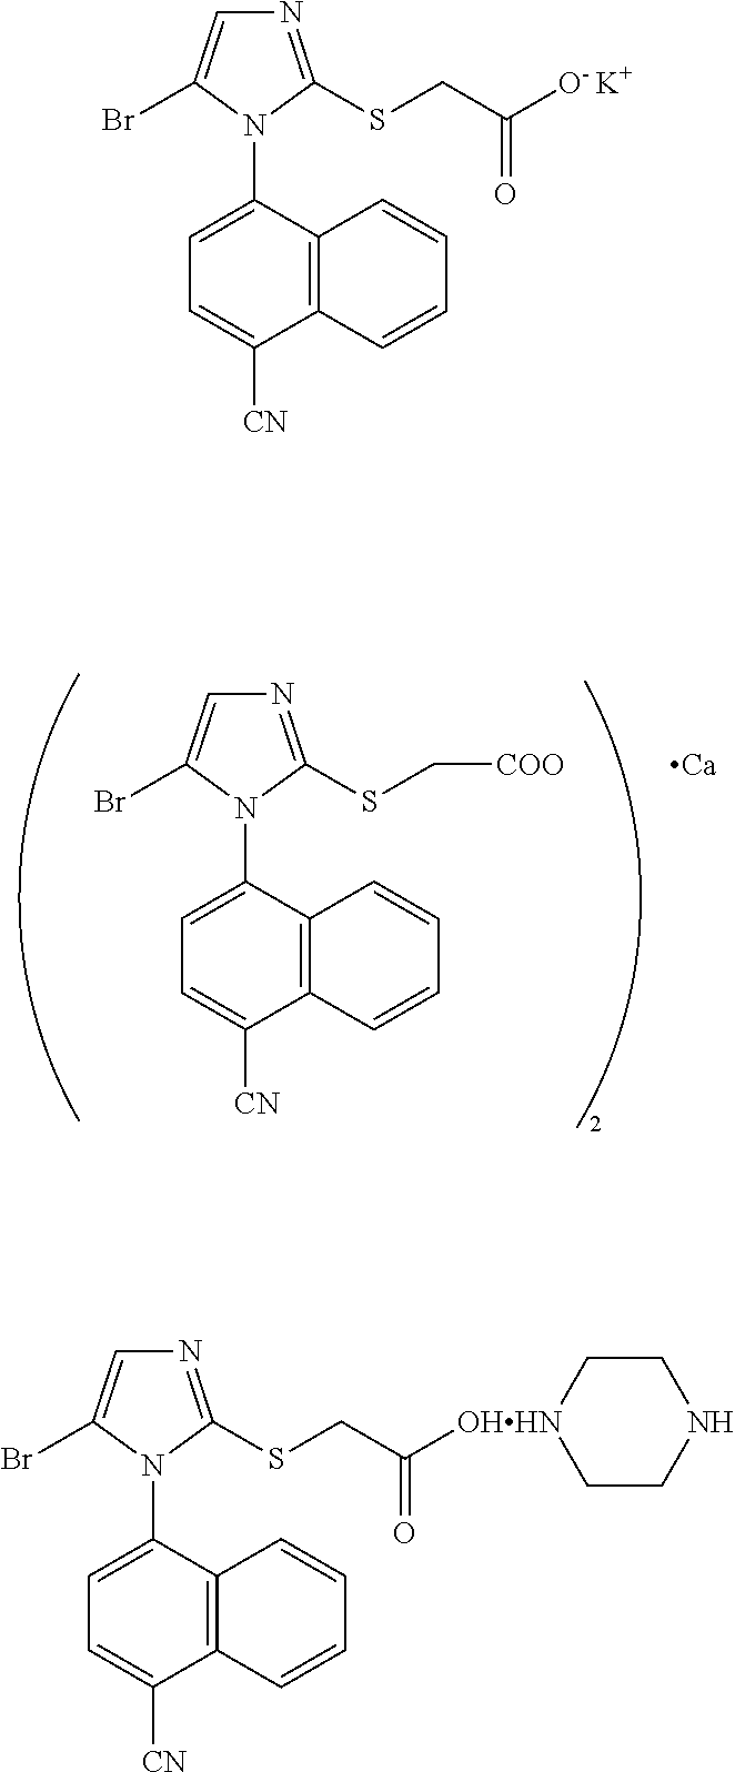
N1=C(SCC([O- K+])=O)N(C2=CC=C([CN])C3=C2C=CC=C3)C(Br)=C1.N1=C(SCC([OHHN]2CCNCC2)=O)N(C2=CC=C([CN])C3=C2C=CC=C3)C(Br)=C1.N1=C(SC[COO])N(C2=CC=C([CN])C3=C2C=CC=C3)C(Br)=C1.[Ca]
